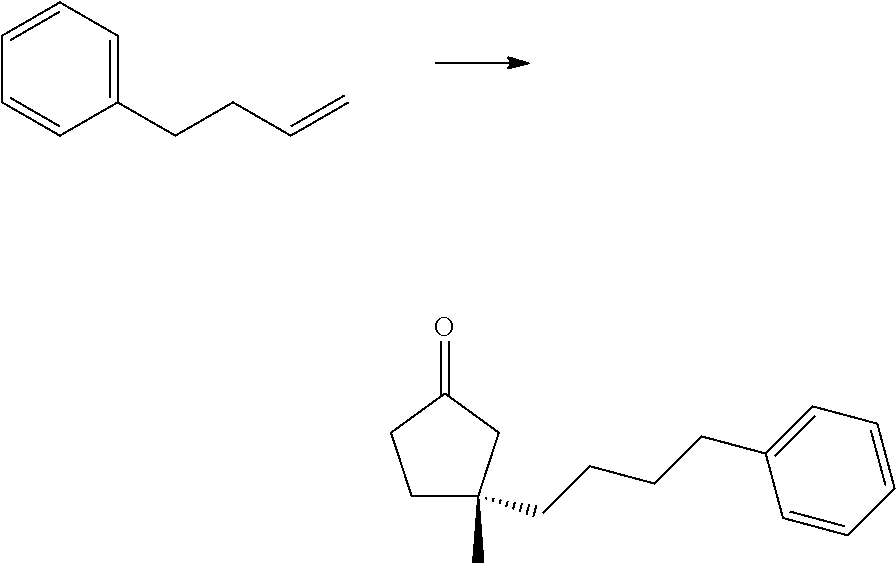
C1(CCC=C)=CC=CC=C1.C1C(C)(CCCCC2=CC=CC=C2)CC(=O)C1
